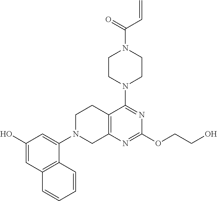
C12=C(N=C(OCCO)N=C1N1CCN(C(=O)C=C)CC1)CN(C1=CC(O)=CC3=C1C=CC=C3)CC2
